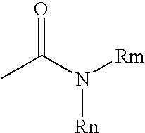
CC(N([Rm])[Rn])=O
